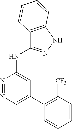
C1=C(C2=C([CF3])C=CC=C2)C=C(NC2=NNC3=C2C=CC=C3)N=N1
